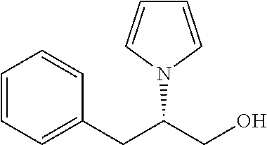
C1=CC=C(CC(CO)N2C=CC=C2)C=C1
